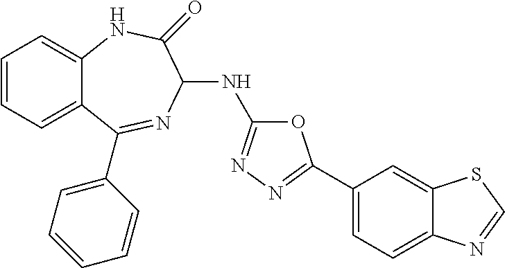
C1=CC=C2C(=C1)NC(=O)C(NC1=NN=C(C3=CC=C4C(=C3)SC=N4)O1)N=C2C1=CC=CC=C1
